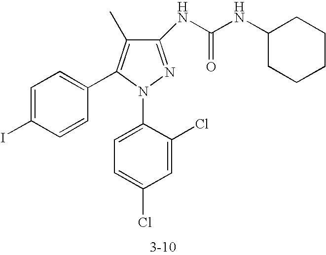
C1(NC(NC2CCCCC2)=O)=NN(C2=CC=C(Cl)C=C2Cl)C(C2=CC=C(I)C=C2)=C1C
